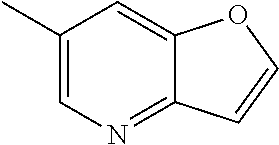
C1(C)=CN=C2C(=C1)OC=C2
